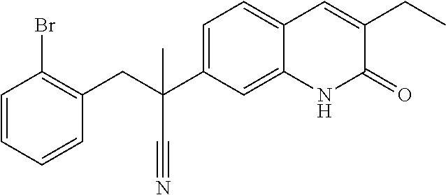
C1=CC=CC(Br)=C1CC(C#N)(C1=CC=C2C(=C1)NC(=O)C(CC)=C2)C
